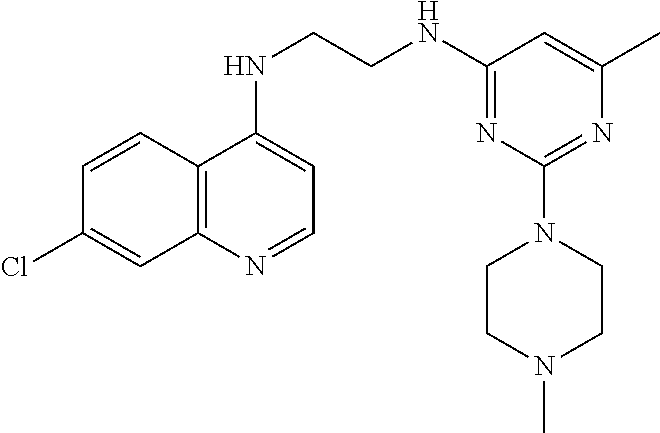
C1=CC2=C(C=C1Cl)N=CC=C2NCCNC1=NC(N2CCN(C)CC2)=NC(C)=C1
